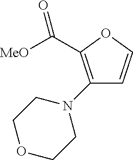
C1(N2CCOCC2)=C(C([MeO])=O)OC=C1
